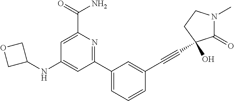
C1(NC2COC2)=CC(C2=CC=CC(C#CC3(O)C(=O)N(C)CC3)=C2)=NC(C(N)=O)=C1
